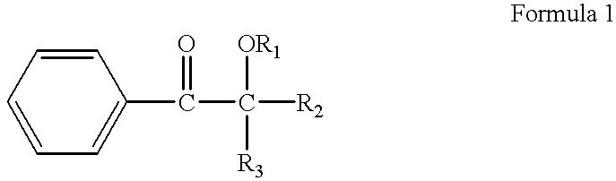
C1=CC=CC=C1C(C([R2])([OR1])[R3])=O
